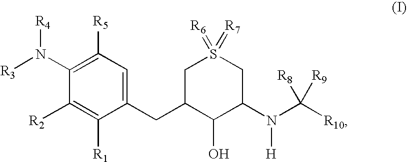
[R3]N(C1=C([R5])C=C(CC2CS(=[R6])(=[R7])CC(N(C([R10])([R8])[R9])[H])C2O)C([R1])=C1[R2])[R4]
